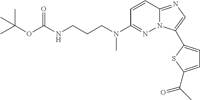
C1=CC2=NC=C(C3=CC=C(C(C)=O)S3)N2N=C1N(CCCNC(OC(C)(C)C)=O)C
